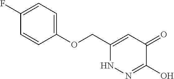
O(CC1=CC(=O)C(O)=NN1)C1=CC=C(F)C=C1
